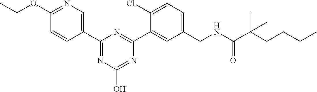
C1(C2=CN=C(OCC)C=C2)=NC(O)=NC(C2=CC(CNC(C(CCCC)(C)C)=O)=CC=C2Cl)=N1
